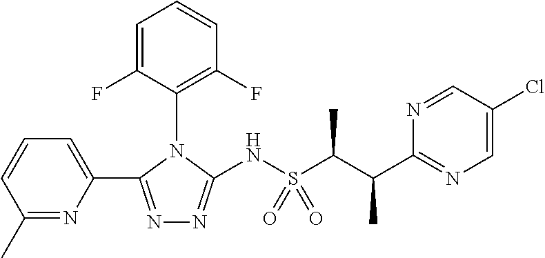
N1=C(C2=CC=CC(C)=N2)N(C2=C(F)C=CC=C2F)C(NS(C(C(C2=NC=C(Cl)C=N2)C)C)(=O)=O)=N1
